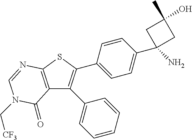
C12=C(SC(C3=CC=C(C4(N)CC(O)(C)C4)C=C3)=C1C1=CC=CC=C1)N=CN(C[CF3])C2=O
